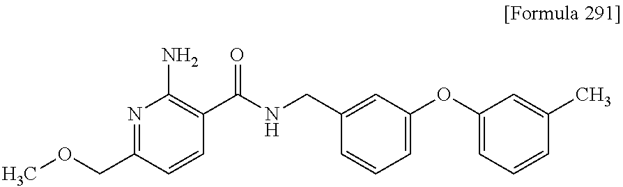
N1=C(COC)C=CC(C(NCC2=CC(OC3=CC=CC(C)=C3)=CC=C2)=O)=C1N
